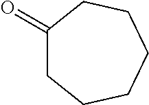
C1(=O)CCCCCC1
